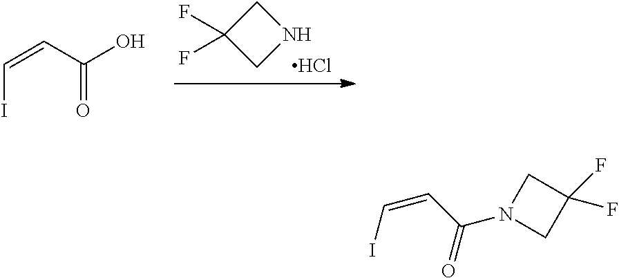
C(C(O)=O)=CI.N1CC(F)(F)C1.Cl.N1(C(C=CI)=O)CC(F)(F)C1
